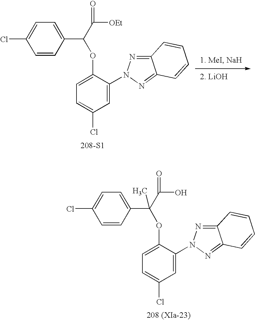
[208-S1].C1(OC(C2=CC=C(Cl)C=C2)C([OEt])=O)=CC=C(Cl)C=C1N1N=C2C(=N1)C=CC=C2.[208 (XIa-23)].C1(OC(C2=CC=C(Cl)C=C2)(C(O)=O)C)=CC=C(Cl)C=C1N1N=C2C(=N1)C=CC=C2
